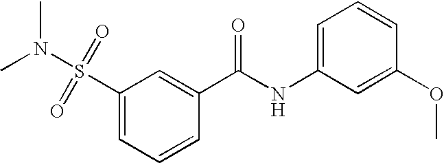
N(S(C1=CC=CC(C(NC2=CC=CC(OC)=C2)=O)=C1)(=O)=O)(C)C
